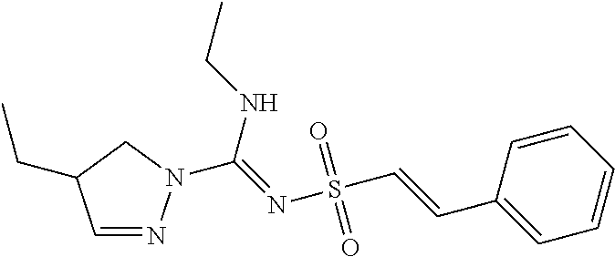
C1=CC=CC=C1C=CS(N=C(NCC)N1N=CC(CC)C1)(=O)=O
